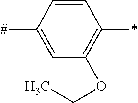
C1=CC([#])=CC(OCC)=C1*
